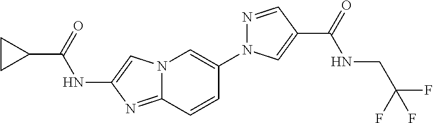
N12C(=NC(NC(C3CC3)=O)=C1)C=CC(N1N=CC(C(=O)NCC(F)(F)F)=C1)=C2
